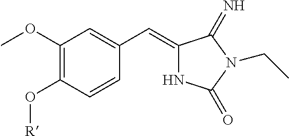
O(C1=C(OC)C=C(C=C2NC(=O)N(CC)C2=N)C=C1)[R]
